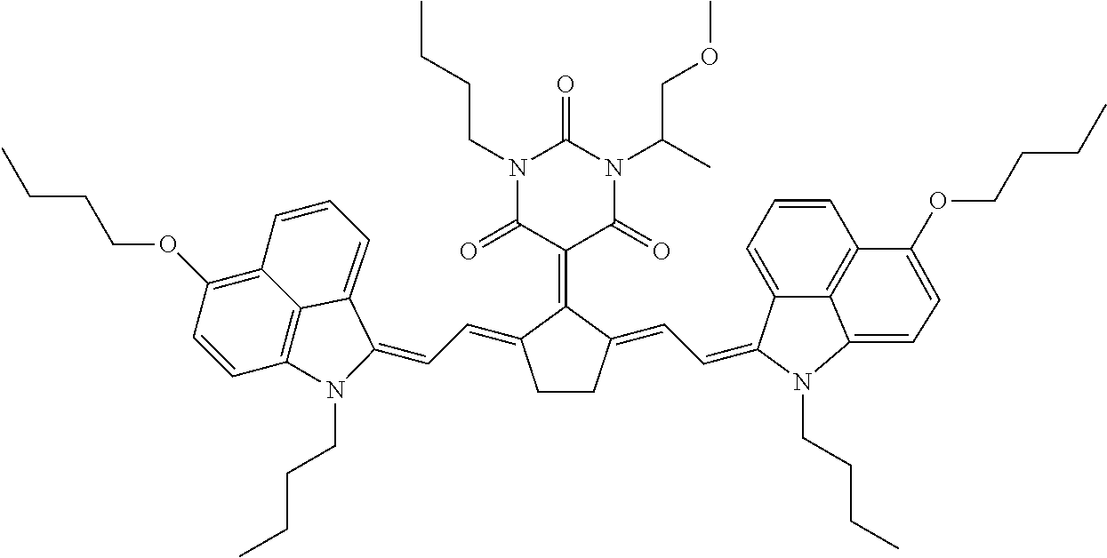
C1(=C2C(=CC=C3N(CCCC)C4=C5C(=C(OCCCC)C=C4)C=CC=C53)CCC2=CC=C2C3=CC=CC4=C3C(=CC=C4OCCCC)N2CCCC)C(=O)N(C(C)COC)C(=O)N(CCCC)C1=O
